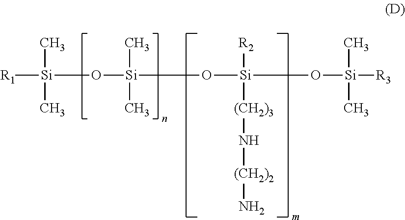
O([Si](O[Si]([R2])([(CH2)3]N[(CH2)2]N)O[Si]([R3])(C)C)(C)C)[Si]([R1])(C)C
